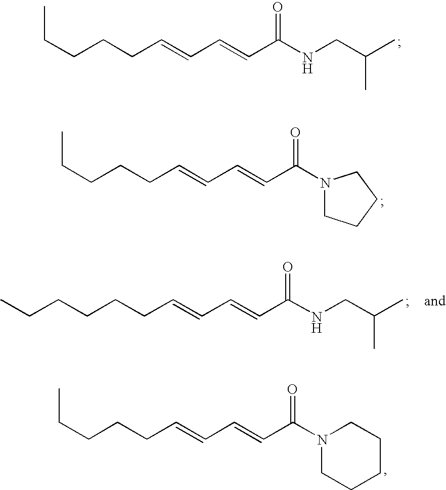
C(CC=CC=CC(NCC(C)C)=O)CCC.C(CC=CC=CC(N1CCCC1)=O)CCC.C(CC=CC=CC(NCC(C)C)=O)CCCC.C(CC=CC=CC(N1CCCCC1)=O)CCC
